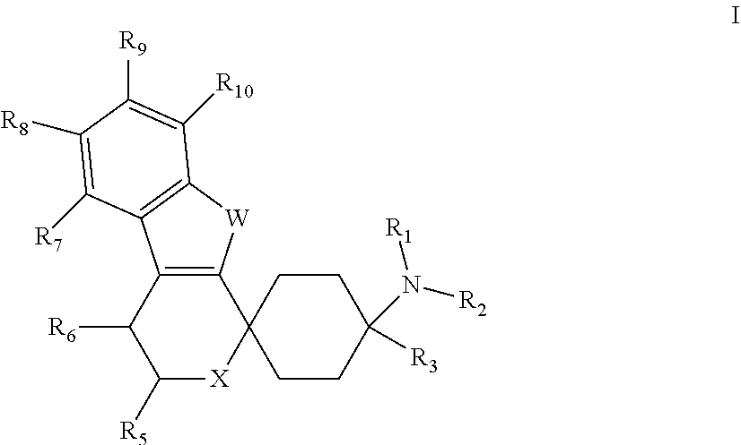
C12=C(C([R6])C([R5])[X]C13CCC(N([R2])[R1])([R3])CC3)C1=C([W]2)C([R10])=C([R9])C([R8])=C1[R7]
